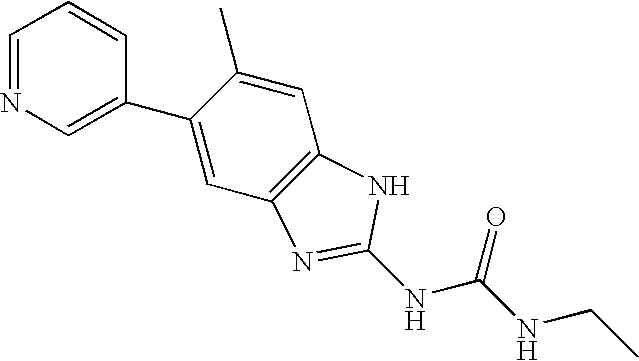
C1=NC=C(C2=CC3=C(C=C2C)NC(NC(NCC)=O)=N3)C=C1
